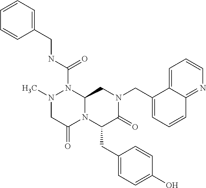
N1(C)CC(=O)N2C(N1C(NCC1=CC=CC=C1)=O)CN(CC1=CC=CC3=NC=CC=C13)C(=O)C2CC1=CC=C(O)C=C1
